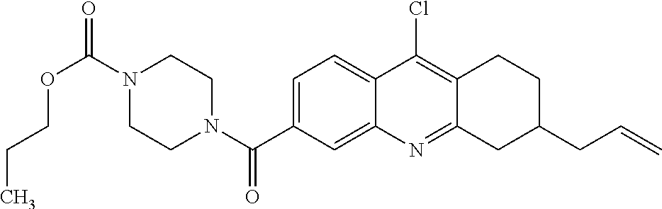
N1(C(OCCC)=O)CCN(C(=O)C2=CC=C3C(=C2)N=C2C(=C3Cl)CCC(CC=C)C2)CC1
